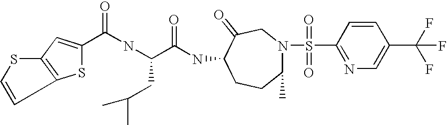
C(C(=O)NC1CCC(C)N(S(C2=NC=C(C(F)(F)F)C=C2)(=O)=O)CC1=O)(CC(C)C)NC(C1=CC2=C(S1)C=CS2)=O
